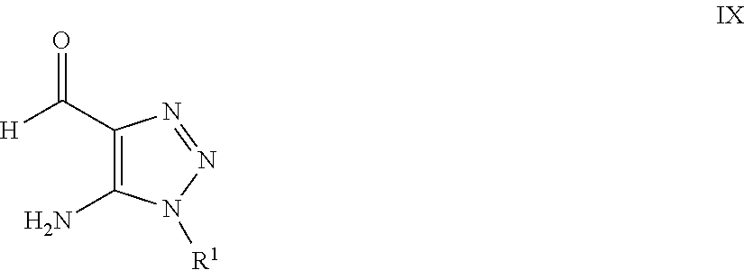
O=C(C1=C(N)N([R1])N=N1)[H]
